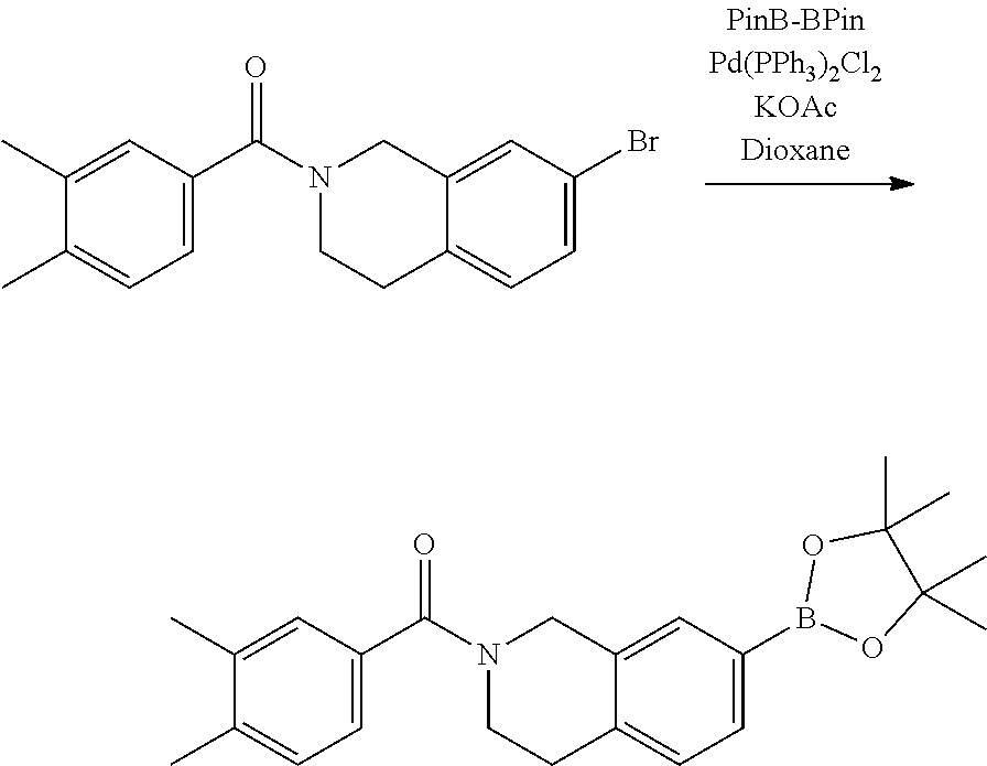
C1=C(C(N2CCC3=CC=C(Br)C=C3C2)=O)C=C(C)C(C)=C1.C1=C(C(N2CCC3=CC=C(B4OC(C)(C)C(C)(C)O4)C=C3C2)=O)C=C(C)C(C)=C1
